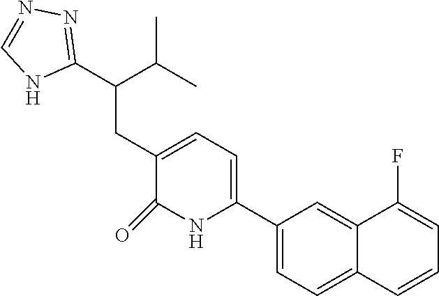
C1(C2=CC=C(CC(C3=NN=CN3)C(C)C)C(=O)N2)=CC=C2C(=C1)C(F)=CC=C2
